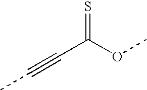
CC#CC(OC)=S
